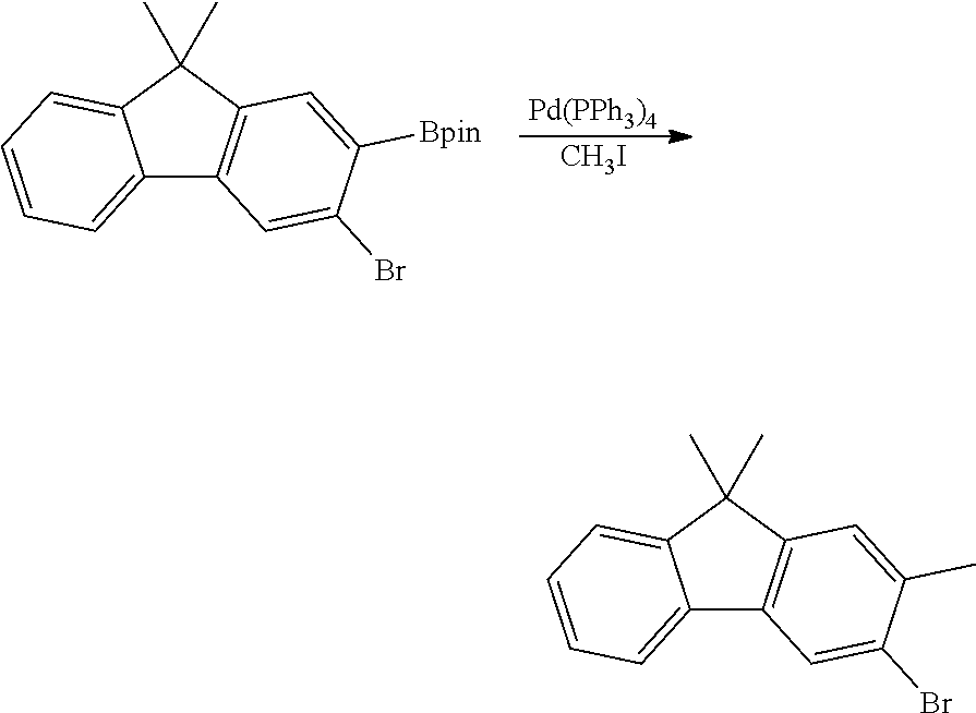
[Pd(PPh3)4].[CH3I].C12=CC=CC=C1C(C)(C)C1=C2C=C(Br)C([Bpin])=C1.C12=CC=CC=C1C(C)(C)C1=C2C=C(Br)C(C)=C1
